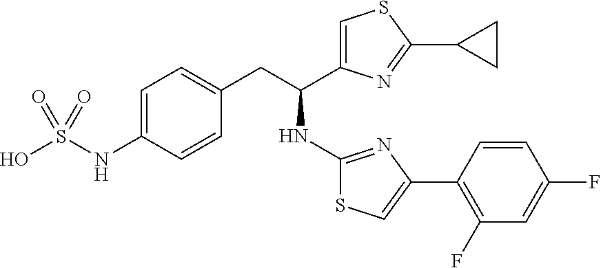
OS(=O)(NC1=CC=C(CC(NC2=NC(C3=C(F)C=C(F)C=C3)=CS2)C2=CSC(C3CC3)=N2)C=C1)=O
